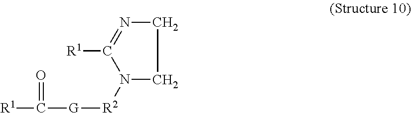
[R1]C1=NCCN1[R2][G]C(=O)[R1]
